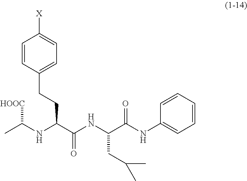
C1=CC(CCC(C(NC(C(NC2=CC=CC=C2)=O)CC(C)C)=O)NC(C)[HOOC])=CC=C1[X]
